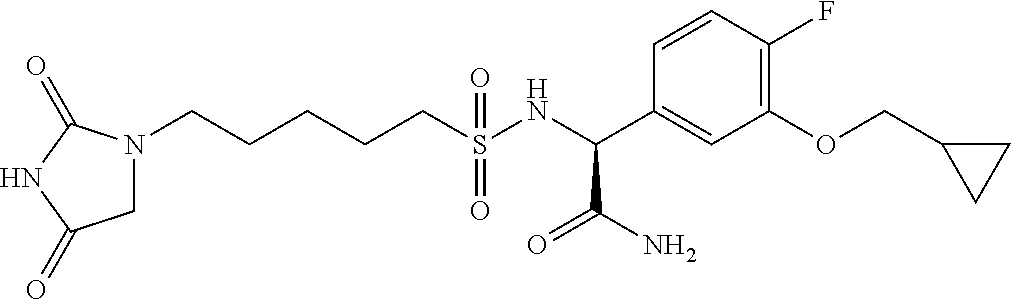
C1=CC(F)=C(OCC2CC2)C=C1C(NS(CCCCCN1CC(=O)NC1=O)(=O)=O)C(N)=O
